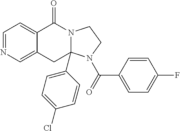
C1=NC=C2C(=C1)C(=O)N1C(C3=CC=C(Cl)C=C3)(C2)N(C(=O)C2=CC=C(F)C=C2)CC1
